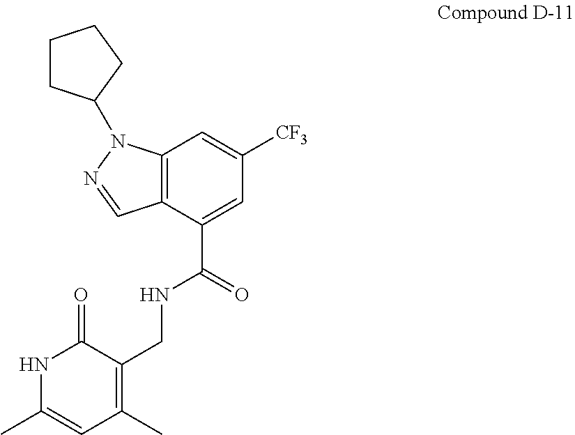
N1C(C)=CC(C)=C(CNC(=O)C2=CC([CF3])=CC3=C2C=NN3C2CCCC2)C1=O
